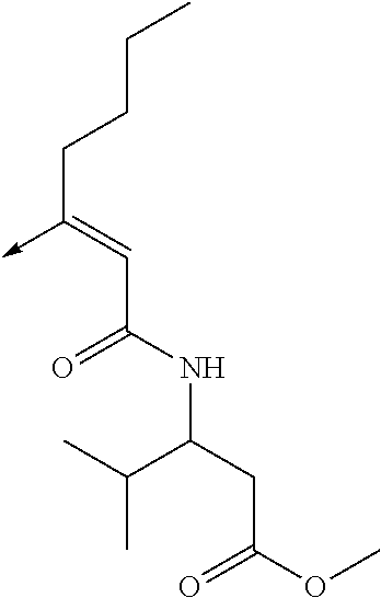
C(C(NC(CC(OC)=O)C(C)C)=O)=C(CCCC)->C
